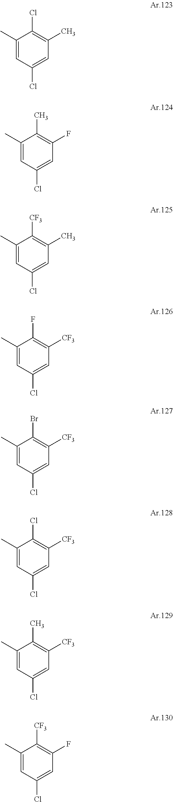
C1(C)=CC(Cl)=CC(C)=C1Cl.C1(C)=CC(Cl)=CC(F)=C1C.C1(C)=CC(Cl)=CC(C)=C1[CF3].C1(C)=CC(Cl)=CC([CF3])=C1F.C1(C)=CC(Cl)=CC([CF3])=C1Br.C1(C)=CC(Cl)=CC([CF3])=C1Cl.C1(C)=CC(Cl)=CC([CF3])=C1C.C1(C)=CC(Cl)=CC(F)=C1[CF3]
